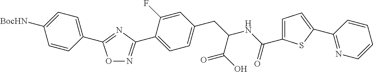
O1N=C(C2=CC=C(CC(NC(=O)C3=CC=C(C4=NC=CC=C4)S3)C(O)=O)C=C2F)N=C1C1=CC=C([BocHN])C=C1
